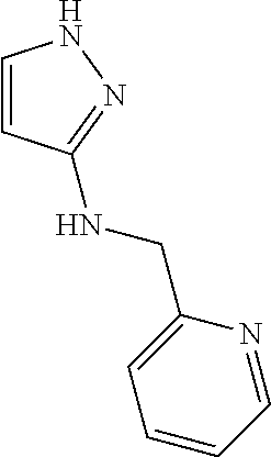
C1=CC(NCC2=CC=CC=N2)=NN1
